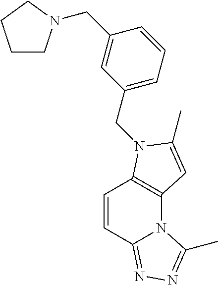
C1=CC2=NN=C(C)N2C2=C1N(CC1=CC=CC(CN3CCCC3)=C1)C(C)=C2
